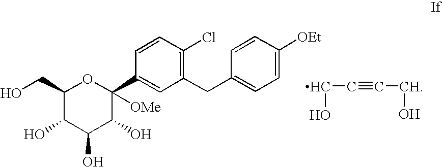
C(C#CCO)O.C1(CO)C(O)C(O)C(O)C([OMe])(C2=CC(CC3=CC=C([OEt])C=C3)=C(Cl)C=C2)O1
